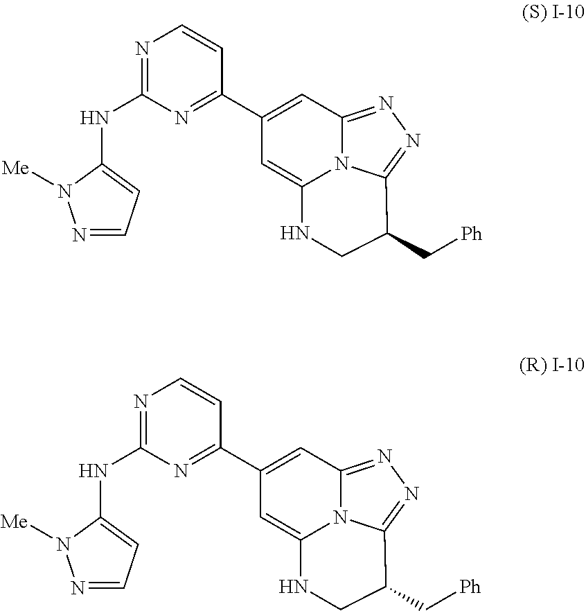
C1(C2=NC(NC3=CC=NN3[Me])=NC=C2)=CC2=NN=C3N2C(=C1)NCC3C[Ph].C1(C2=NC(NC3=CC=NN3[Me])=NC=C2)=CC2=NN=C3N2C(=C1)NCC3C[Ph]
